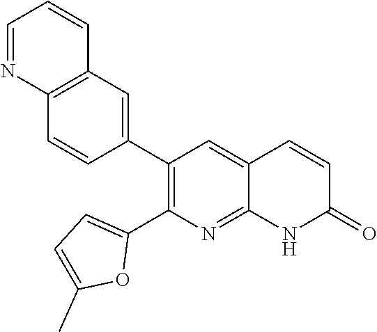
C12=C(C=C(C3=C(C4=CC=C(C)O4)N=C4C(=C3)C=CC(=O)N4)C=C1)C=CC=N2
